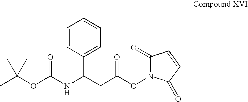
CC(OC(NC(CC(ON1C(=O)C=CC1=O)=O)C1=CC=CC=C1)=O)(C)C
